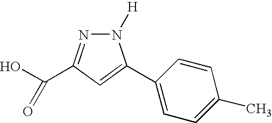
N1([H])N=C(C(O)=O)C=C1C1=CC=C(C)C=C1
